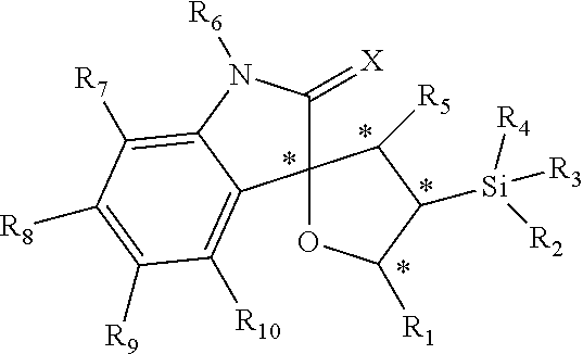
C12(C(=[X])N([R6])C3=C([R7])C([R8])=C([R9])C([R10])=C13)OC([R1])C([Si]([R2])([R4])[R3])C2[R5]
